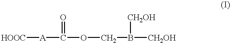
[HOOC][A]C(OCB([CH2OH])[CH2OH])=O
